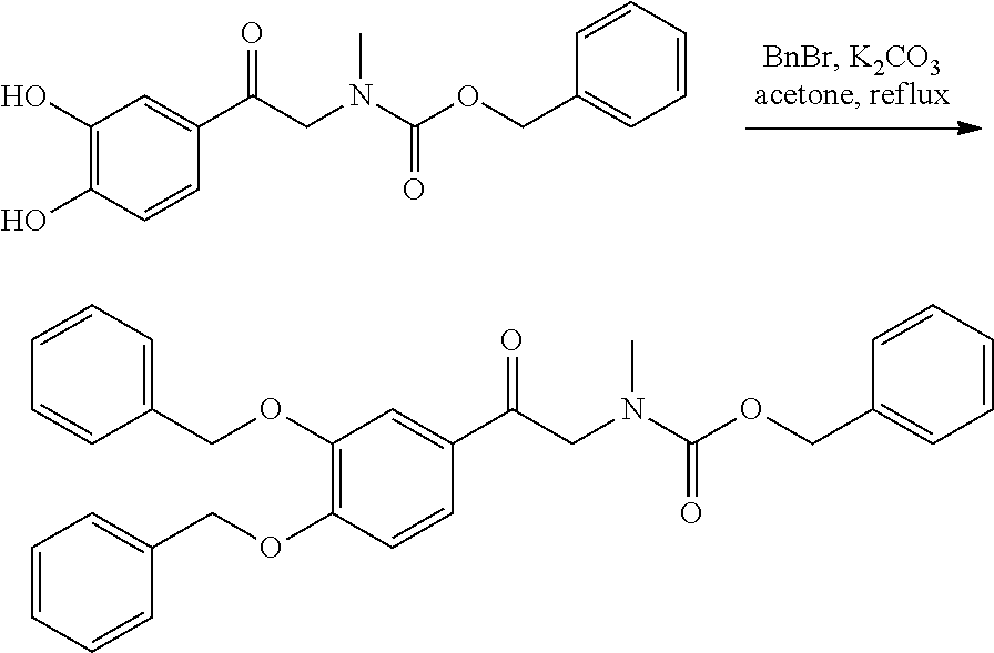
C1(O)=C(O)C=CC(C(CN(C(OCC2=CC=CC=C2)=O)C)=O)=C1.C1(OCC2=CC=CC=C2)=C(OCC2=CC=CC=C2)C=CC(C(CN(C(OCC2=CC=CC=C2)=O)C)=O)=C1
